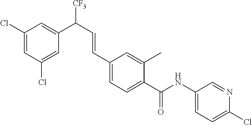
C1(Cl)=CC(Cl)=CC(C([CF3])C=CC2=CC=C(C(NC3=CC=C(Cl)N=C3)=O)C(C)=C2)=C1
